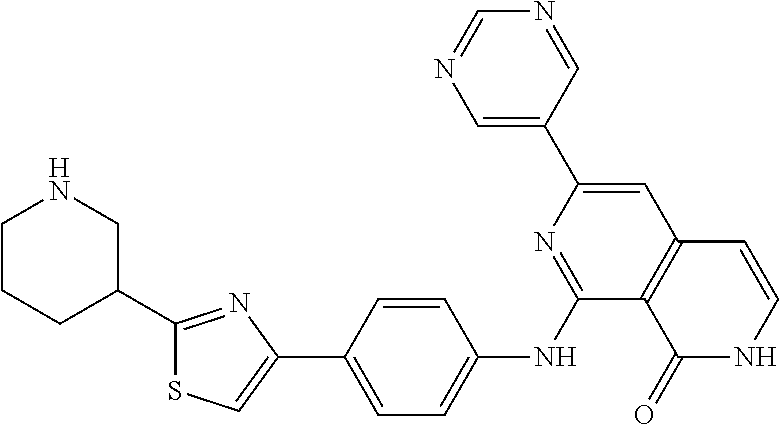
C1(C2=CC3=C(C(NC4=CC=C(C5=CSC(C6CNCCC6)=N5)C=C4)=N2)C(=O)NC=C3)=CN=CN=C1
